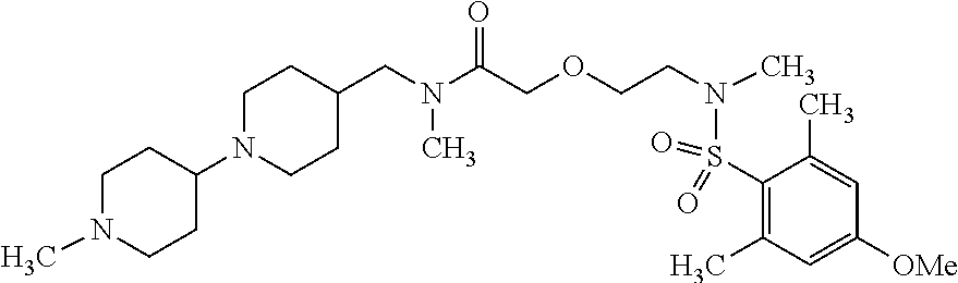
C1N(C2CCN(C)CC2)CCC(CN(C(COCCN(S(C2=C(C)C=C([OMe])C=C2C)(=O)=O)C)=O)C)C1
